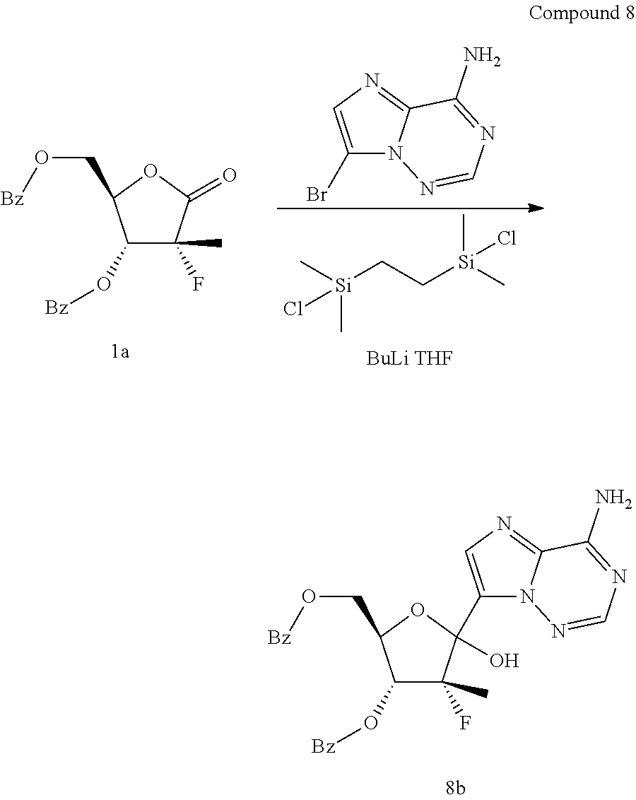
C1(O[Bz])C(C)(F)C(=O)OC1CO[Bz].C1(Br)=CN=C2N1N=CN=C2N.C[Si](CC[Si](C)(C)Cl)(C)Cl.C1(C)(F)C(C2=CN=C3N2N=CN=C3N)(O)OC(CO[Bz])C1O[Bz]
